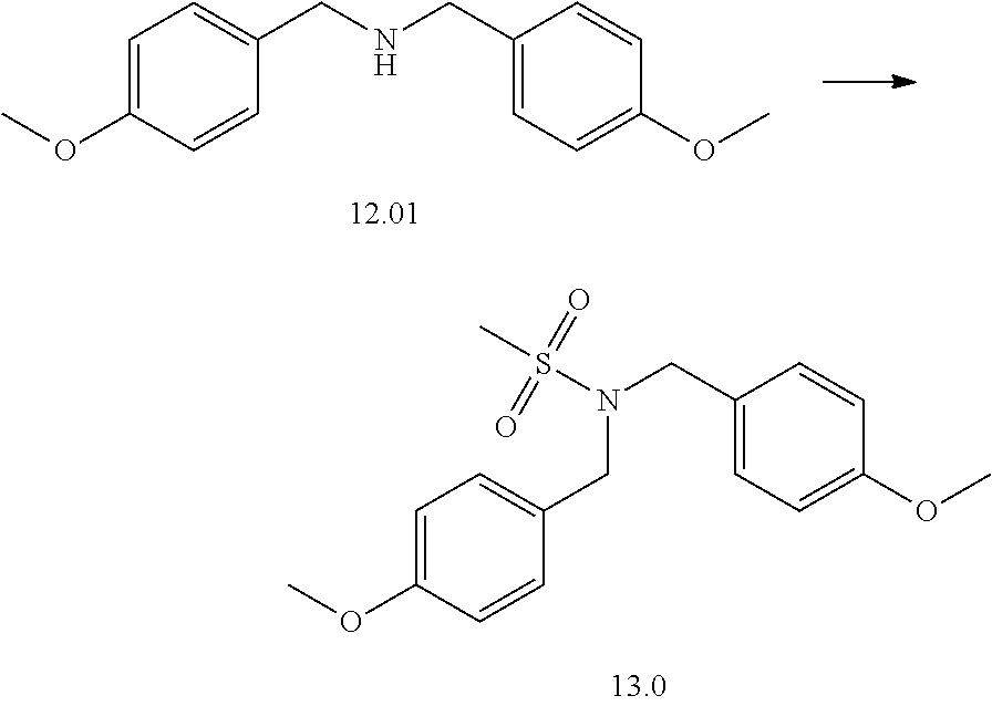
C1=C(OC)C=CC(CNCC2=CC=C(OC)C=C2)=C1.C1=C(CN(S(=O)(C)=O)CC2=CC=C(OC)C=C2)C=CC(OC)=C1
